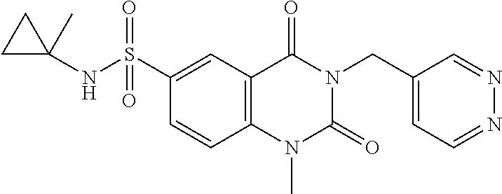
C1=CC2=C(C=C1S(NC1(C)CC1)(=O)=O)C(=O)N(CC1=CC=NN=C1)C(=O)N2C
